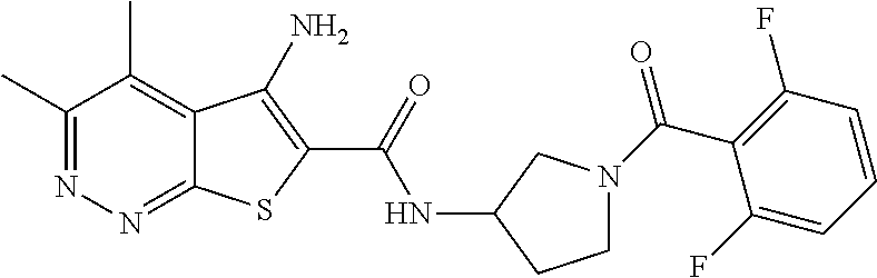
C1(C)=NN=C2C(=C1C)C(N)=C(C(=O)NC1CCN(C(C3=C(F)C=CC=C3F)=O)C1)S2
